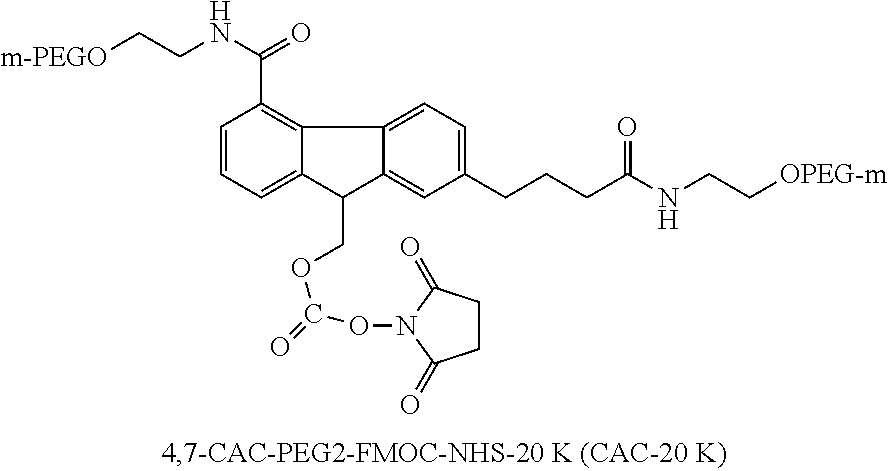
[m-PEGO]CCNC(C1=C2C(=CC=C1)C(COC(=O)ON1C(=O)CCC1=O)C1=CC(CCCC(NCC[OPEG-m])=O)=CC=C21)=O
